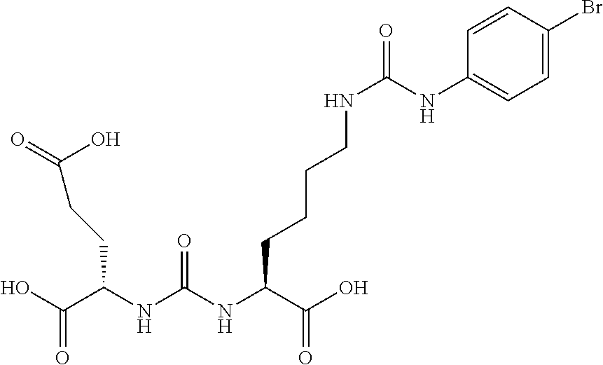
OC(C(NC(NC(C(O)=O)CCCCNC(NC1=CC=C(Br)C=C1)=O)=O)CCC(=O)O)=O
